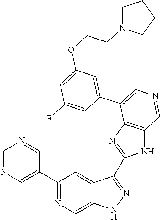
C1(C2=CN=CN=C2)=NC=C2C(=C1)C(C1=NC3=C(N1)C=NC=C3C1=CC(OCCN3CCCC3)=CC(F)=C1)=NN2
